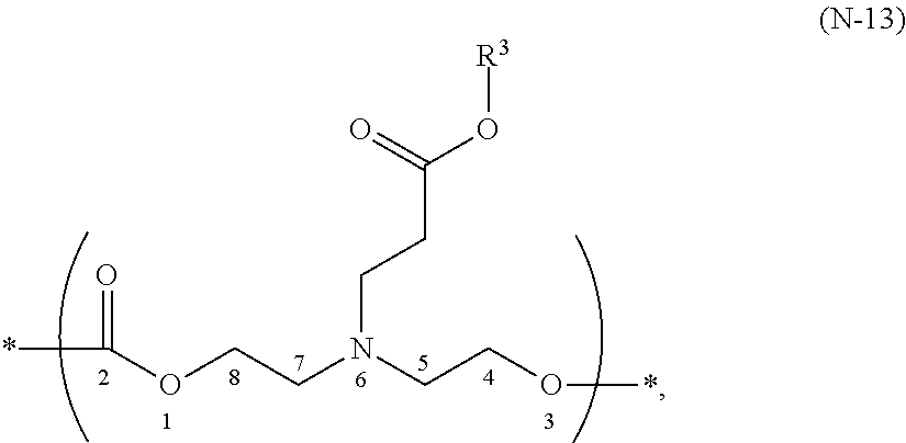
O=C(*)OCCN(CCO*)CCC(O[R3])=O
